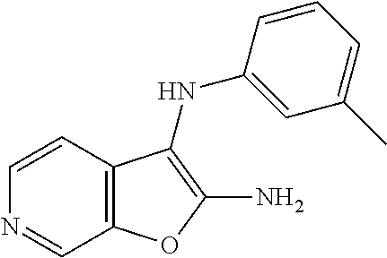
C12=C(C=CN=C1)C(NC1=CC(C)=CC=C1)=C(N)O2
